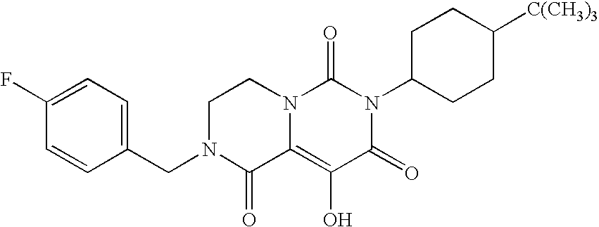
C1(F)=CC=C(CN2C(=O)C3=C(O)C(=O)N(C4CCC([C(CH3)3])CC4)C(=O)N3CC2)C=C1
